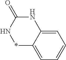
C12=CC=CC=C1NC(=O)N*2
